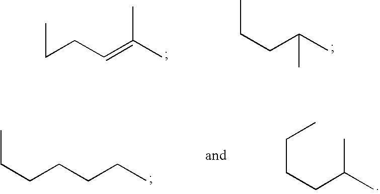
CCCC=C(C)C.CCCC(C)C.CCCCCCC.C(CCC(C)C)C
